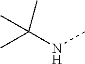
CC(NC)(C)C
